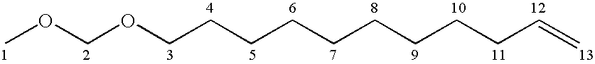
COCOCCCCCCCCCC=C
